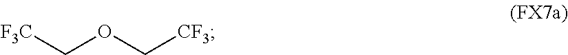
[F3C]COC[CF3]
